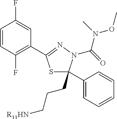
S1C(C2=CC=CC=C2)(CCC[R11HN])N(C(N(OC)C)=O)N=C1C1=C(F)C=CC(F)=C1
